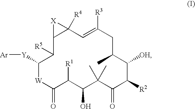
C12C([R5])C([Y][Ar])[W]C(=O)C([R1])C(O)C(C)(C)C(=O)C([R2])C([OH])C(C)CC([R3])=CC1([R4])[X]2
